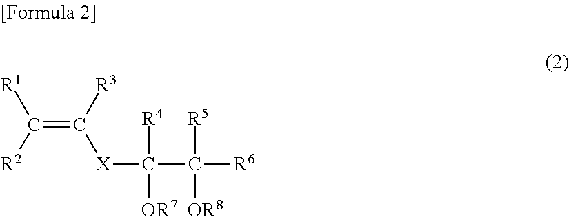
C(=C([R3])[X]C(C([R6])([R5])[OR8])([R4])[OR7])([R2])[R1]
